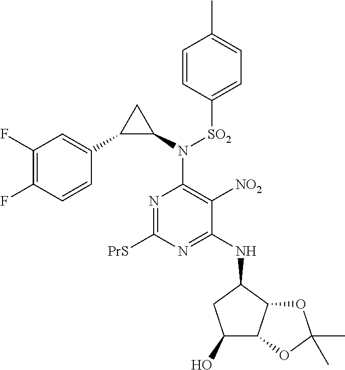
N1=C([PrS])N=C(NC2CC(O)C3C2OC(C)(C)O3)C([NO2])=C1N(C1CC1C1=CC(F)=C(F)C=C1)[SO2]C1=CC=C(C)C=C1
